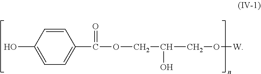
C1=CC(O)=CC=C1C(OCC(CO[W])O)=O
